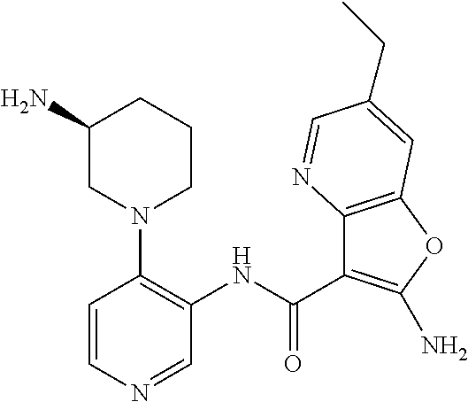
C1(N)CN(C2=C(NC(C3=C(N)OC4=C3N=CC(CC)=C4)=O)C=NC=C2)CCC1
